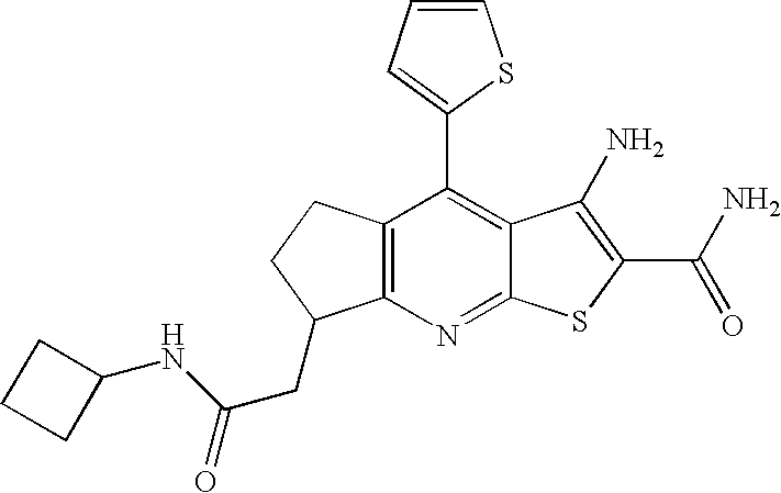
C12=C(C(C3=CC=CS3)=C3C(=N1)SC(C(N)=O)=C3N)CCC2CC(NC1CCC1)=O
